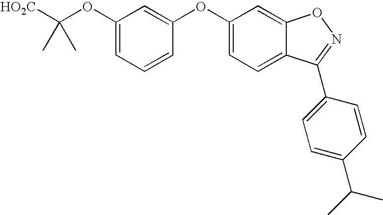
C(OC1=CC=CC(OC2=CC=C3C(=C2)ON=C3C2=CC=C(C(C)C)C=C2)=C1)([HO2C])(C)C
